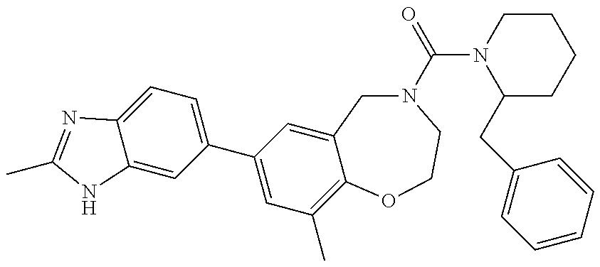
C12=CC(C3=CC(C)=C4C(=C3)CN(C(N3C(CC5=CC=CC=C5)CCCC3)=O)CCO4)=CC=C1N=C(C)N2
